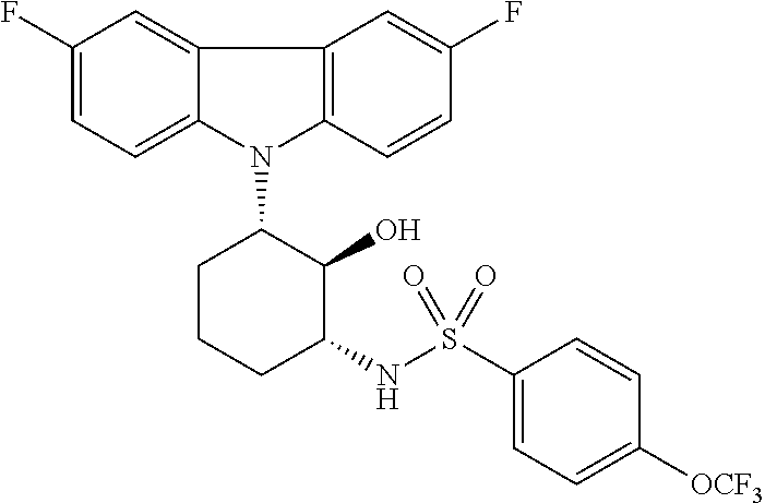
N1(C2CCCC(NS(C3=CC=C([OCF3])C=C3)(=O)=O)C2O)C2=C(C3=CC(F)=CC=C13)C=C(F)C=C2
